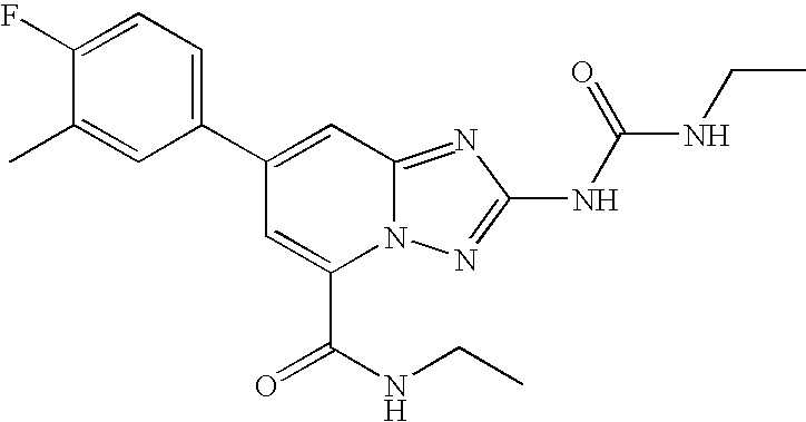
C1(C2=CC3=NC(NC(=O)NCC)=NN3C(C(NCC)=O)=C2)=CC=C(F)C(C)=C1
